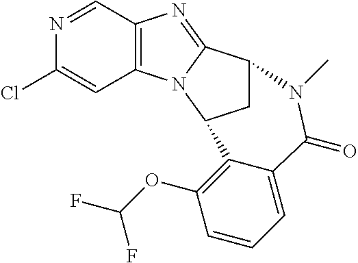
N1=CC2=C(C=C1Cl)N1C(=N2)C2CC1C1=C(OC(F)F)C=CC=C1C(=O)N2C
